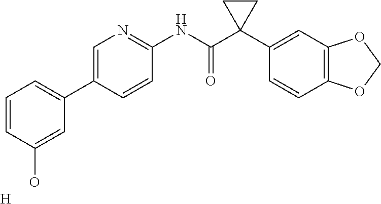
C1=C(C2=CC=CC(O)=C2)C=CC(NC(C2(C3=CC4=C(C=C3)OCO4)CC2)=O)=N1.[H]
